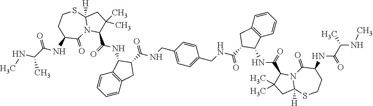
C1(CNC(C2C(NC(C3C(C)(C)CC4([H])N3C(=O)C(NC(C(NC)C)=O)CCS4)=O)C3=C(C2)C=CC=C3)=O)=CC=C(CNC(=O)C2CC3=C(C=CC=C3)C2NC(C2C(C)(C)CC3([H])N2C(=O)C(NC(C(NC)C)=O)CCS3)=O)C=C1
